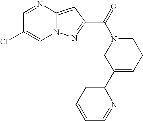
C1=NC2=CC(C(=O)N3CC(C4=CC=CC=N4)=CCC3)=NN2C=C1Cl
